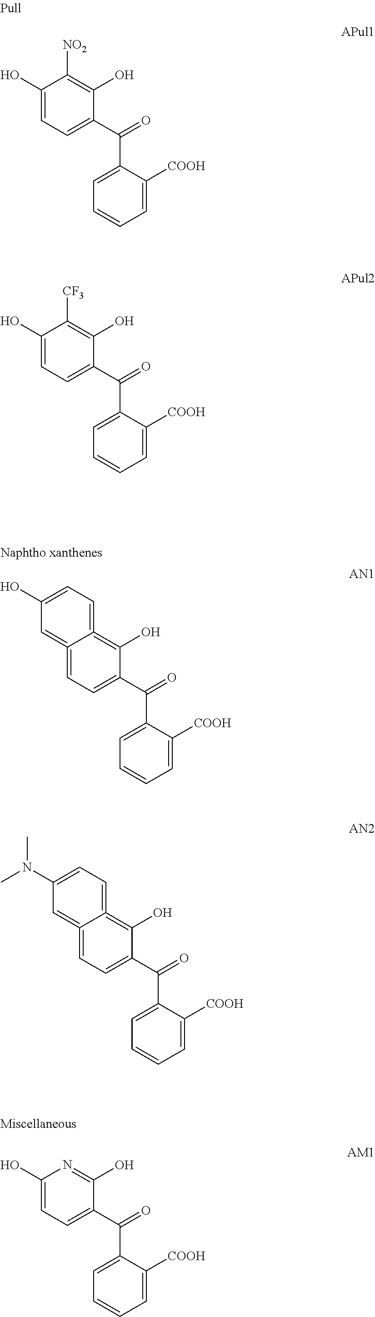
C1(O)=CC=C(C(C2=CC=CC=C2[COOH])=O)C(O)=C1[CF3].C1(N(C)C)=CC=C2=C(O)C(C(C3=CC=CC=C3[COOH])=O)=CC=C2=C1.C1(O)=CC=C(C(C2=CC=CC=C2[COOH])=O)C(O)=C1[NO2].C1(O)=CC=C2=C(O)C(C(C3=CC=CC=C3[COOH])=O)=CC=C2=C1.C1(O)=CC=C(C(C2=CC=CC=C2[COOH])=O)C(O)=N1
